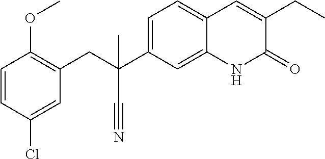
C1(Cl)=CC(CC(C#N)(C2=CC=C3C(=C2)NC(=O)C(CC)=C3)C)=C(OC)C=C1
